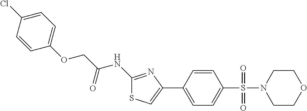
C1(NC(COC2=CC=C(Cl)C=C2)=O)=NC(C2=CC=C(S(=O)(=O)N3CCOCC3)C=C2)=CS1
